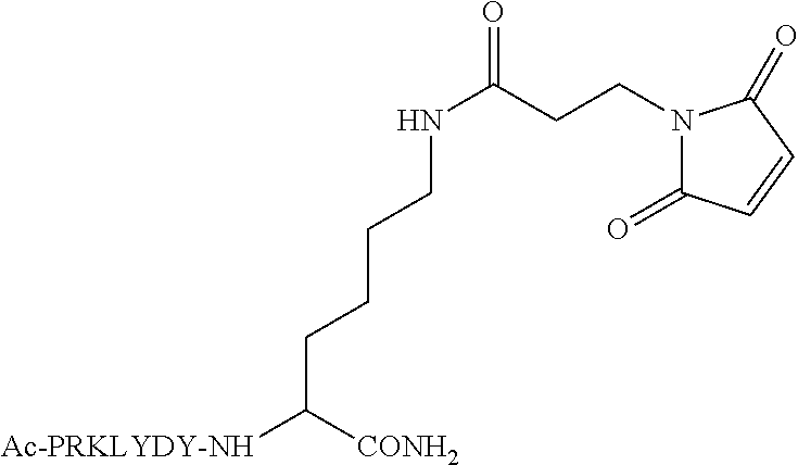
O=C(CCN1C(=O)C=CC1=O)NCCCCC([Ac-PRKLYDY-NH])[CONH2]
